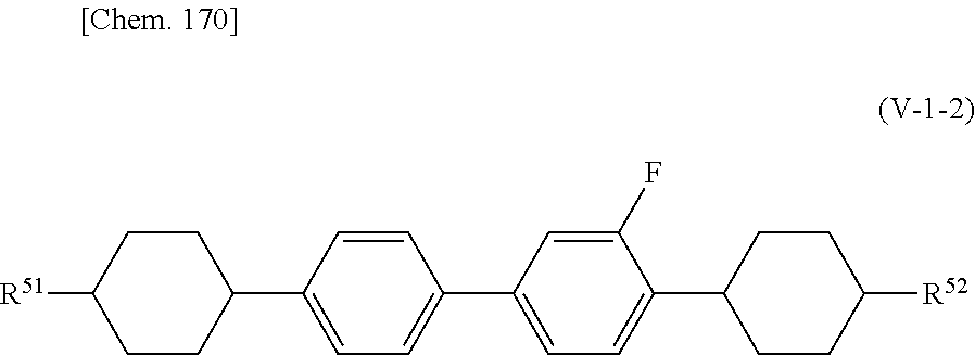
C1=C(C2CCC([R51])CC2)C=CC(C2=CC=C(C3CCC([R52])CC3)C(F)=C2)=C1
